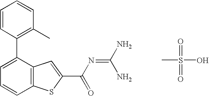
C1(C2=CC=CC3=C2C=C(C(N=C(N)N)=O)S3)=C(C)C=CC=C1.CS(=O)(=O)O
